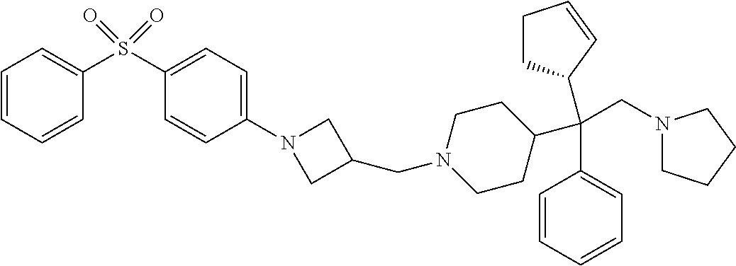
C1=CC=CC(S(C2=CC=C(N3CC(CN4CCC(C(C5=CC=CC=C5)(CN5CCCC5)C5CCC=C5)CC4)C3)C=C2)(=O)=O)=C1
